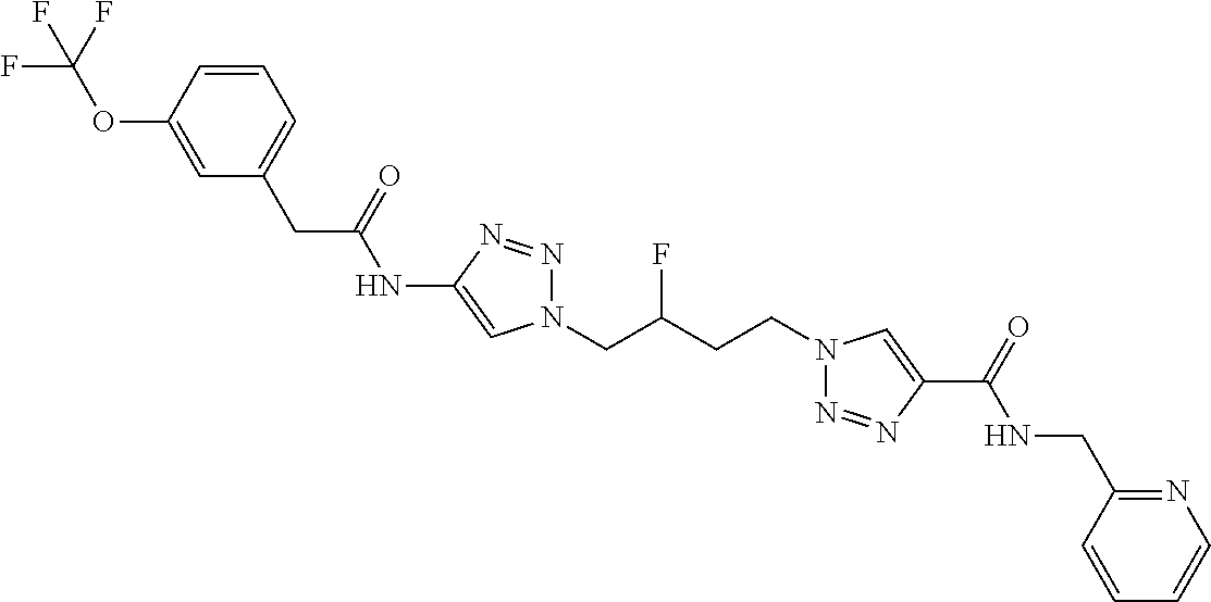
C1(NC(CC2=CC=CC(OC(F)(F)F)=C2)=O)=CN(CC(CCN2N=NC(C(=O)NCC3=NC=CC=C3)=C2)F)N=N1
